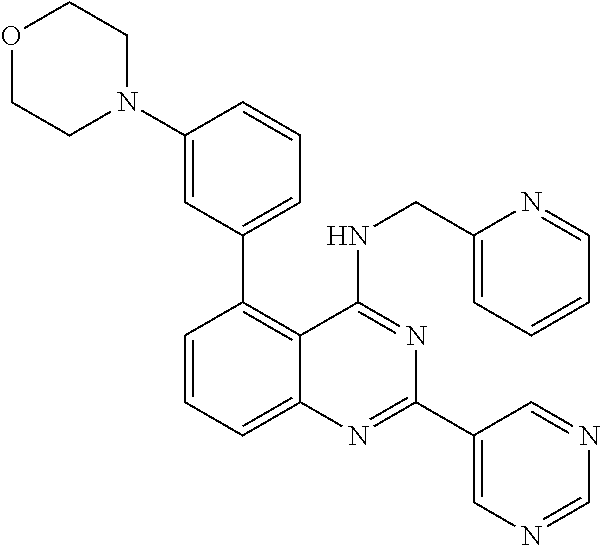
C1(C2=C3C(=CC=C2)N=C(C2=CN=CN=C2)N=C3NCC2=CC=CC=N2)=CC=CC(N2CCOCC2)=C1
